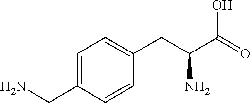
C1=C(CN)C=CC(CC(C(=O)O)N)=C1
